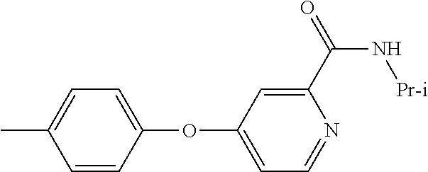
C1(C(=O)N[Pr-i])=CC(OC2=CC=C(C)C=C2)=CC=N1
